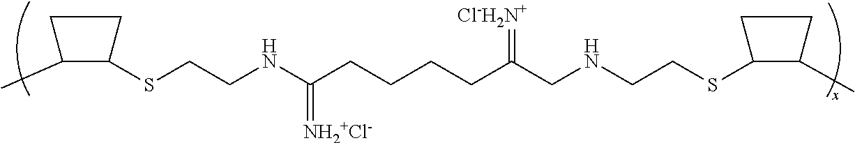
CC1C(SCCNC(CCCCC(CNCCSC2C(C)CC2)=[Cl-H2N+])=[NH2+Cl-])CC1
